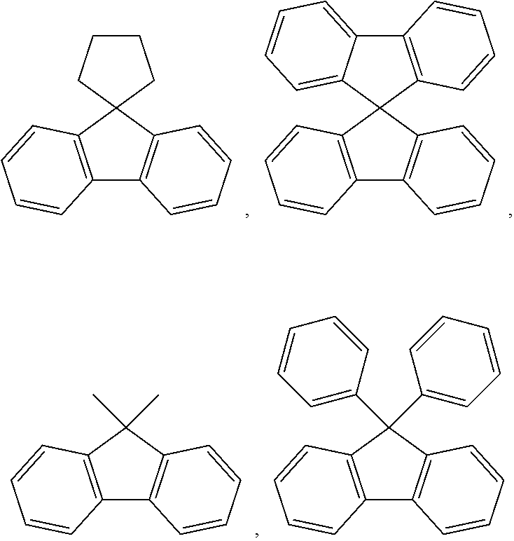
C1CCC2(C1)C1=C(C3=C2C=CC=C3)C=CC=C1.C12=CC=CC=C1C1(C3=C2C=CC=C3)C2=C(C3=C1C=CC=C3)C=CC=C2.C1(C)(C)C2=C(C3=C1C=CC=C3)C=CC=C2.C1(C2=CC=CC=C2)(C2=CC=CC=C2)C2=C(C3=C1C=CC=C3)C=CC=C2
